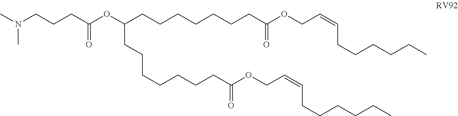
CN(CCCC(OC(CCCCCCCC(OCC=CCCCCCC)=O)CCCCCCCC(OCC=CCCCCCC)=O)=O)C
